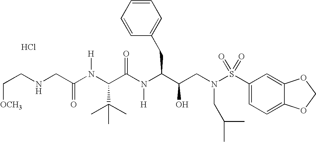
C(NCC(N(C(C(N(C(C(CN(S(C1=CC=C2C(=C1)OCO2)(=O)=O)CC(C)C)O)CC1=CC=CC=C1)[H])=O)C(C)(C)C)[H])=O)C[OCH3].Cl
